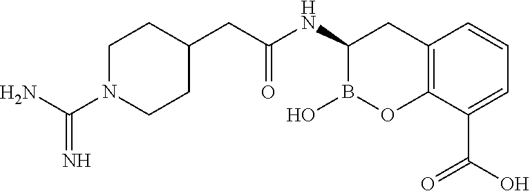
C1N(C(N)=N)CCC(CC(NC2B(O)OC3=C(C2)C=CC=C3C(O)=O)=O)C1
